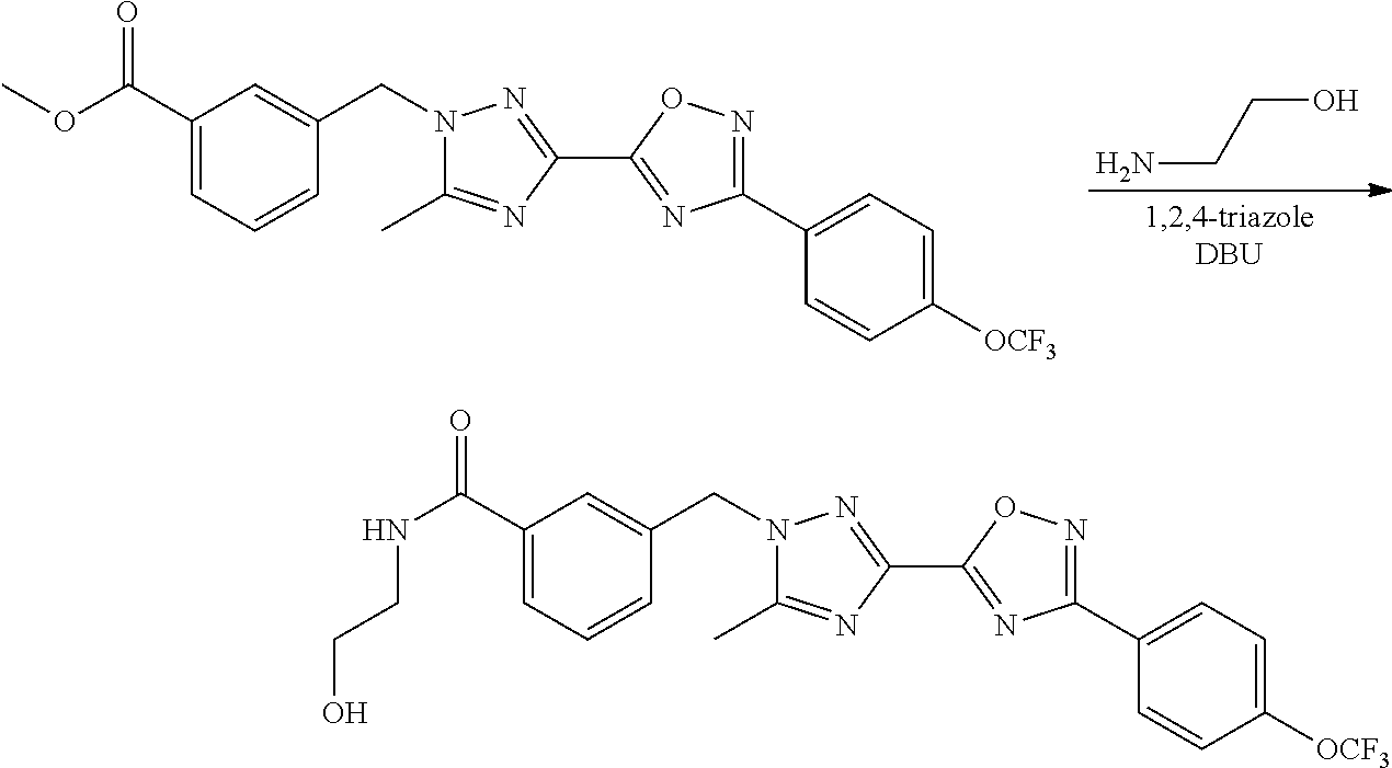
NCCO.C1([OCF3])=CC=C(C2=NOC(C3=NN(CC4=CC(C(OC)=O)=CC=C4)C(C)=N3)=N2)C=C1.C1([OCF3])=CC=C(C2=NOC(C3=NN(CC4=CC(C(NCCO)=O)=CC=C4)C(C)=N3)=N2)C=C1
